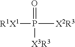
[R1X1]P(=O)([X3R3])[X2R3]
